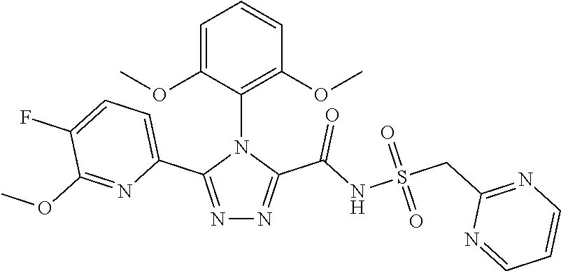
N1=C(C2=CC=C(F)C(OC)=N2)N(C2=C(OC)C=CC=C2OC)C(C(NS(CC2=NC=CC=N2)(=O)=O)=O)=N1
